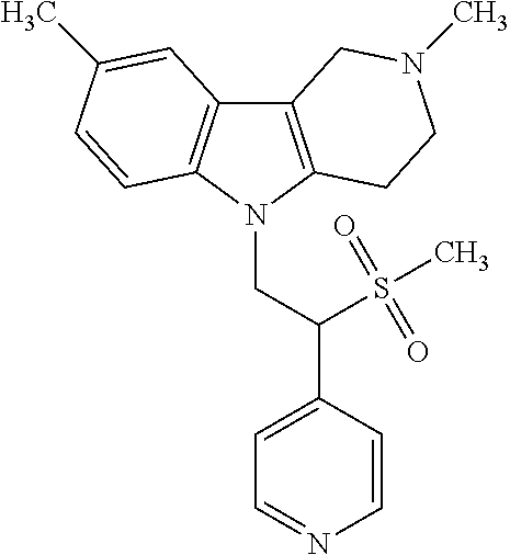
C12=C(N(CC(C3=CC=NC=C3)S(C)(=O)=O)C3=C1C=C(C)C=C3)CCN(C)C2
